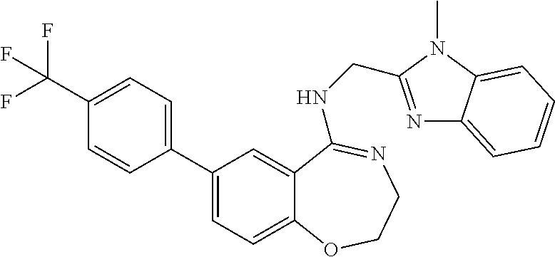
C1(C(F)(F)F)=CC=C(C2=CC=C3C(=C2)C(NCC2=NC4=CC=CC=C4N2C)=NCCO3)C=C1
